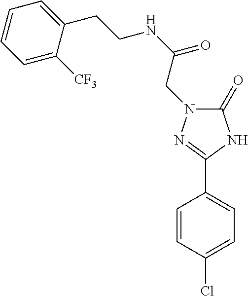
C1=CC(Cl)=CC=C1C1=NN(CC(=O)NCCC2=CC=CC=C2[CF3])C(=O)N1
